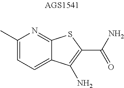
C1=C(C)N=C2C(=C1)C(N)=C(C(N)=O)S2
